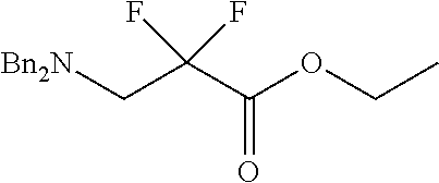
[Bn2N]CC(C(OCC)=O)(F)F
